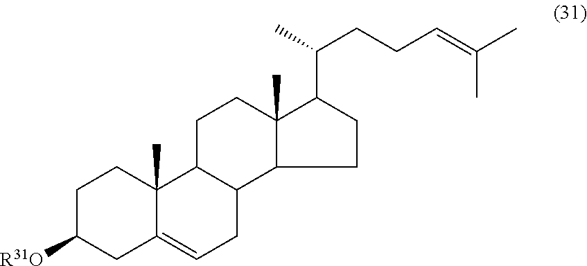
C1C([R31O])CC2=CCC3C(C2(C)C1)CCC1(C)C3CCC1C(C)CCC=C(C)C
